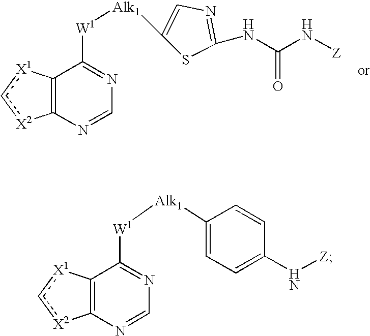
C12=C(N=CN=C1[W1][Alk1]C1=CN=C(NC(N[Z])=O)S1)[X2]c[X1]2.C12=C(N=CN=C1[W1][Alk1]C1=CC=C(N[Z])C=C1)[X2]c[X1]2
